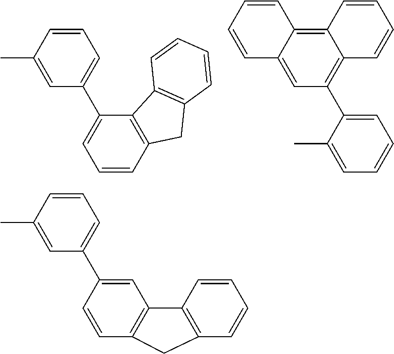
C1=C(C2=CC=CC3=C2C2=C(C3)C=CC=C2)C=C(C)C=C1.C1=CC=C(C)C(C2=C3C(=C4C(=C2)C=CC=C4)C=CC=C3)=C1.C1=C(C2=CC3=C(C=C2)CC2=C3C=CC=C2)C=C(C)C=C1
